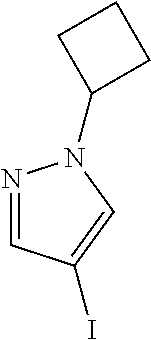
C1(N2N=CC(I)=C2)CCC1
